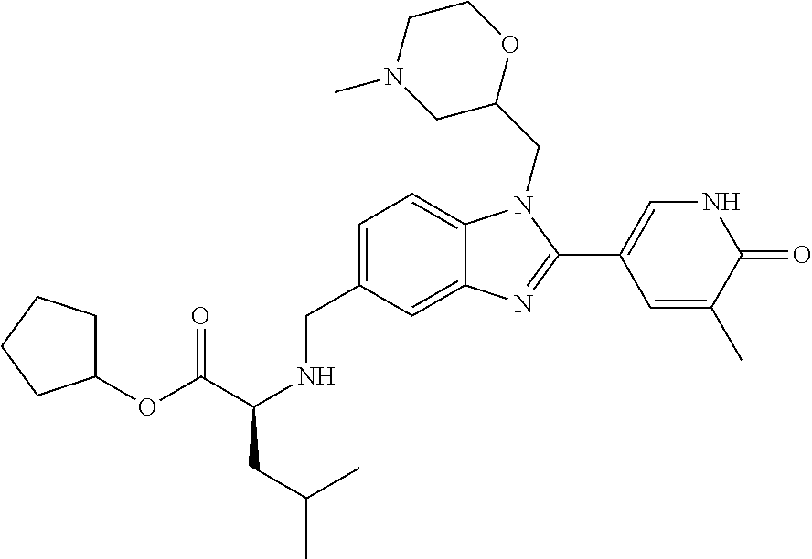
C12=CC(CNC(CC(C)C)C(OC3CCCC3)=O)=CC=C1N(CC1OCCN(C)C1)C(C1=CNC(=O)C(C)=C1)=N2
